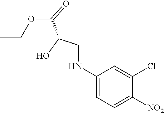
C1(NCC(O)C(=O)OCC)=CC=C([NO2])C(Cl)=C1
